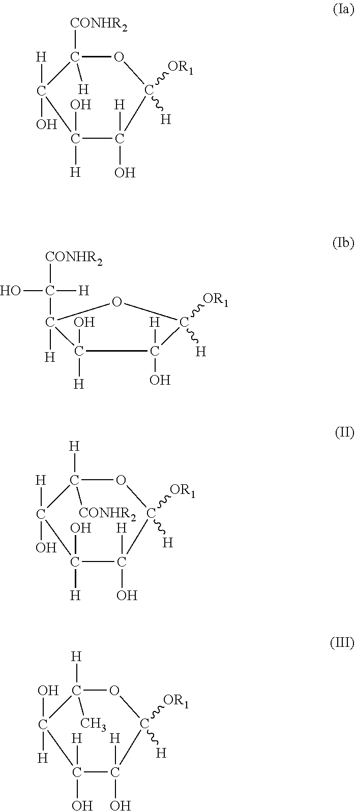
[H]C1(O)C([H])([CONHR2])OC([OR1])([H])C([H])(O)C1(O)[H].[H]C1(O)C([CONHR2])([H])OC([OR1])([H])C([H])(O)C1(O)[H].C1([H])(O)C([H])(C(O)([H])[CONHR2])OC([OR1])([H])C1(O)[H].OC1([H])C(C)([H])OC([OR1])([H])C([H])(O)C1([H])O
